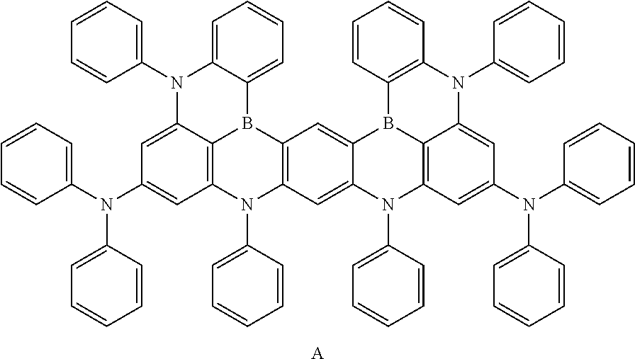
C1(N2C3=CC(N(C4=CC=CC=C4)C4=CC=CC=C4)=CC4=C3B(C3=CC=CC=C23)C2=C(N4C3=CC=CC=C3)C=C3C(=C2)B2C4=C(N3C3=CC=CC=C3)C=C(N(C3=CC=CC=C3)C3=CC=CC=C3)C=C4N(C3=CC=CC=C3)C3=C2C=CC=C3)=CC=CC=C1.[A]
